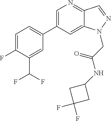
C1=C(C2=CC=C(F)C(C(F)F)=C2)C=C2C(=N1)C=NN2CC(NC1CC(F)(F)C1)=O
